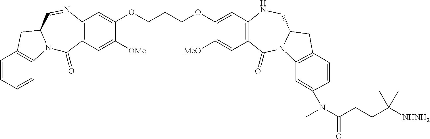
C1=CC=CC2=C1CC1N2C(=O)C2=C(N=C1)C=C(OCCCOC1=CC3=C(C=C1[MeO])C(=O)N1C(CN3)CC3=C1C=C(N(C(=O)CCC([NHNH2])(C)C)C)C=C3)C([OMe])=C2
